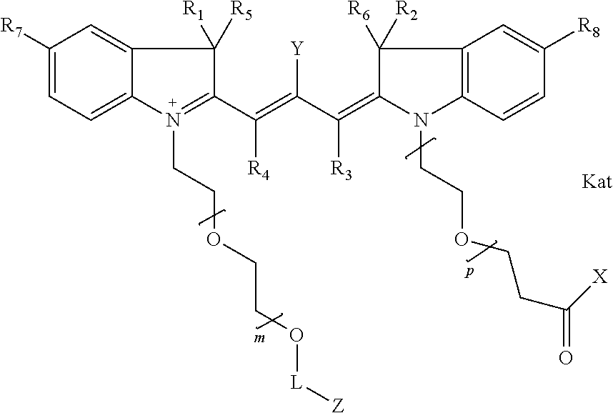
C12=CC([R7])=CC=C1N(CCOCCO[L][Z])=C(C(=C([Y])C(=C1C([R6])([R2])C3=C(N1CCOCCC(=O)[X])C=CC([R8])=C3)[R3])[R4])C2([R1])[R5]
